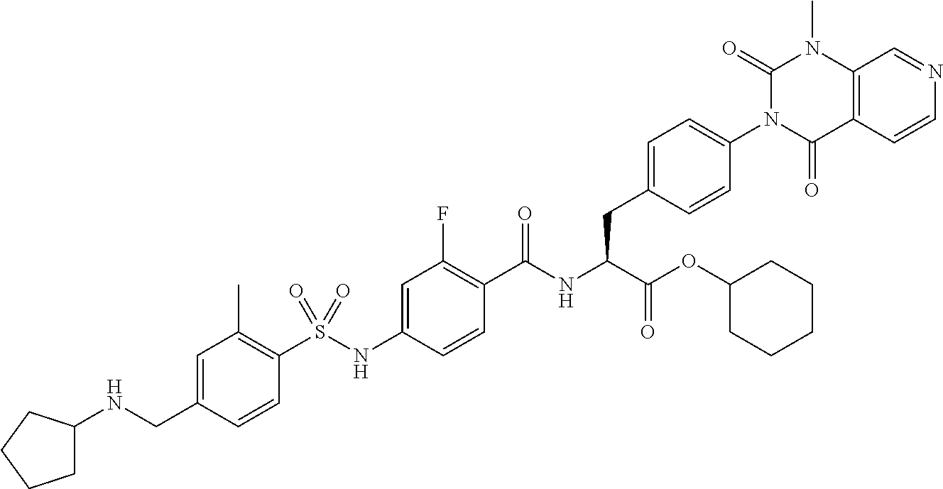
C1=CC(CNC2CCCC2)=CC(C)=C1S(NC1=CC(F)=C(C(NC(C(=O)OC2CCCCC2)CC2=CC=C(N3C(=O)C4=C(N(C)C3=O)C=NC=C4)C=C2)=O)C=C1)(=O)=O
